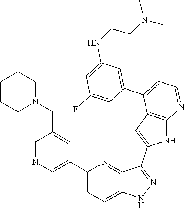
C1(C2=CN=CC(CN3CCCCC3)=C2)=CC=C2C(=N1)C(C1=CC3=C(N1)N=CC=C3C1=CC(NCCN(C)C)=CC(F)=C1)=NN2
